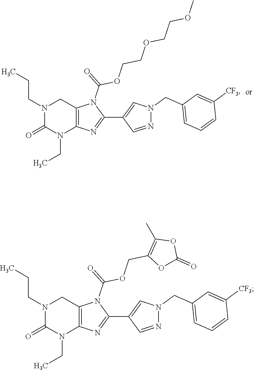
N1(CCC)C(=O)N(CC)C2=C(C1)N(C(=O)OCCOCCOC)C(C1=CN(CC3=CC=CC([CF3])=C3)N=C1)=N2.N1(CCC)C(=O)N(CC)C2=C(C1)N(C(=O)OCC1=C(C)OC(=O)O1)C(C1=CN(CC3=CC=CC([CF3])=C3)N=C1)=N2
